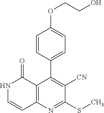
CSC1=NC2=C(C(C3=CC=C(OCCO)C=C3)=C1[CN])C(=O)NC=C2
